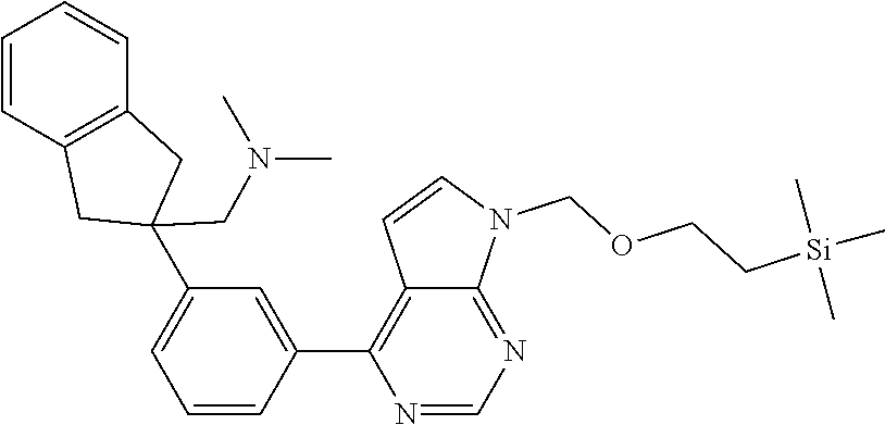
C1=CC(C2=C3C(=NC=N2)N(COCC[Si](C)(C)C)C=C3)=CC(C2(CN(C)C)CC3=C(C2)C=CC=C3)=C1
